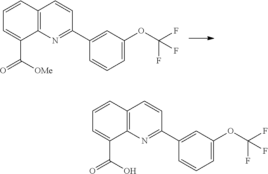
C12=C(N=C(C3=CC(OC(F)(F)F)=CC=C3)C=C1)C(C([OMe])=O)=CC=C2.C12=C(N=C(C3=CC(OC(F)(F)F)=CC=C3)C=C1)C(C(O)=O)=CC=C2
